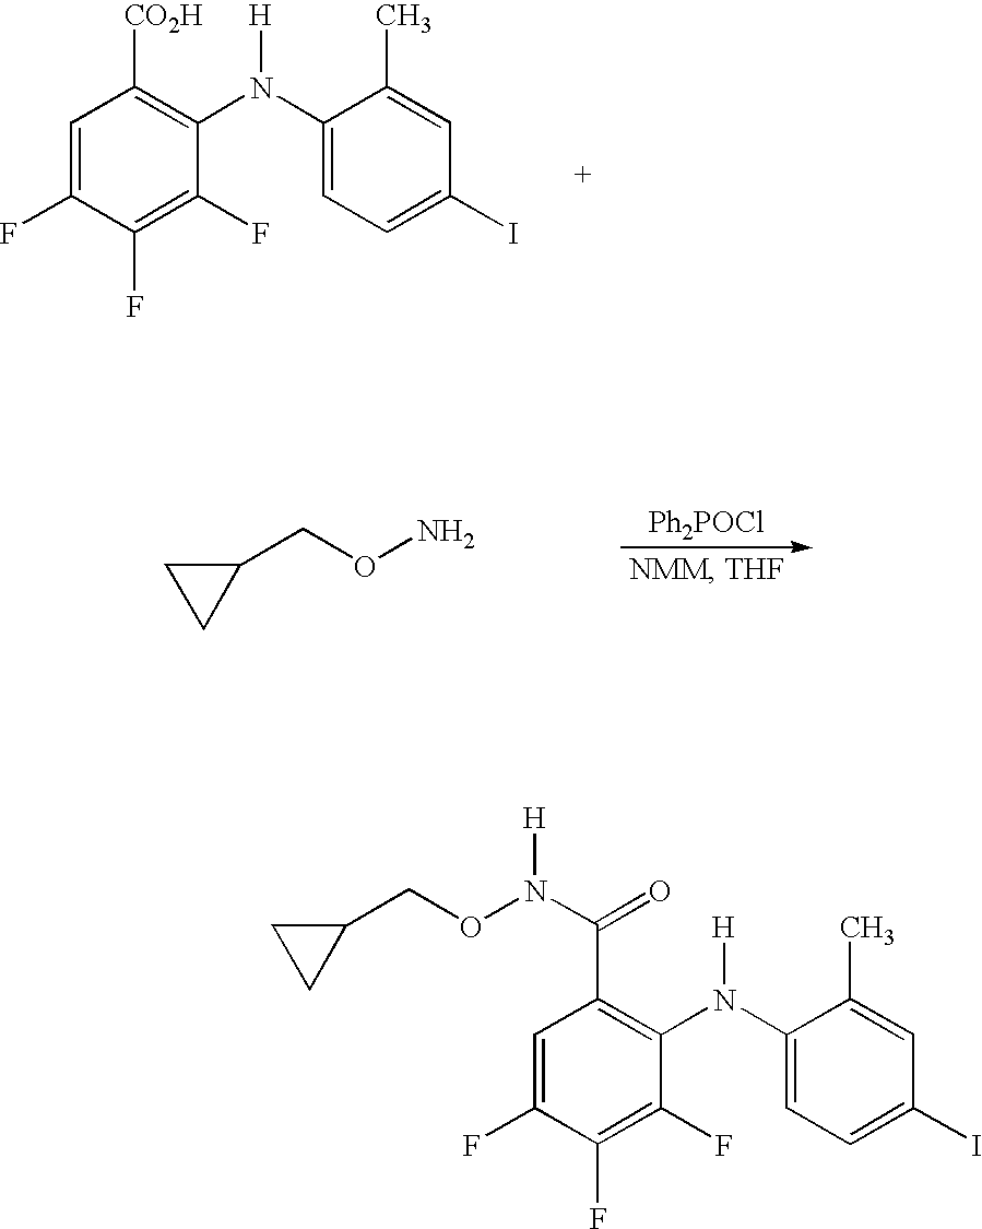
C1=C(F)C(F)=C(F)C(N(C2=CC=C(I)C=C2C)[H])=C1C(N(OCC1CC1)[H])=O.C1=C(F)C(F)=C(F)C(N(C2=CC=C(I)C=C2C)[H])=C1[CO2H].[Ph2POCl].C1(CON)CC1
